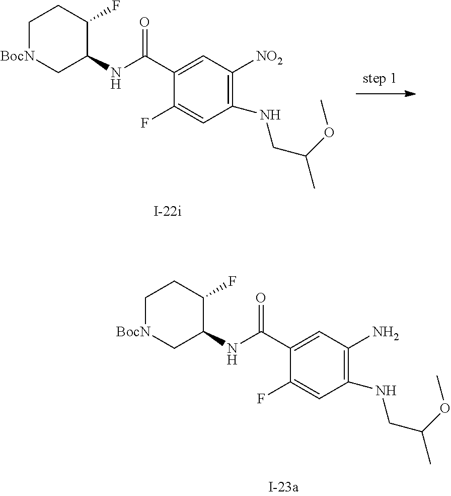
C1(C(NC2C(F)CC[BocN]C2)=O)=CC([NO2])=C(NCC(C)OC)C=C1F.C1(C(NC2C(F)CC[BocN]C2)=O)=CC(N)=C(NCC(C)OC)C=C1F
